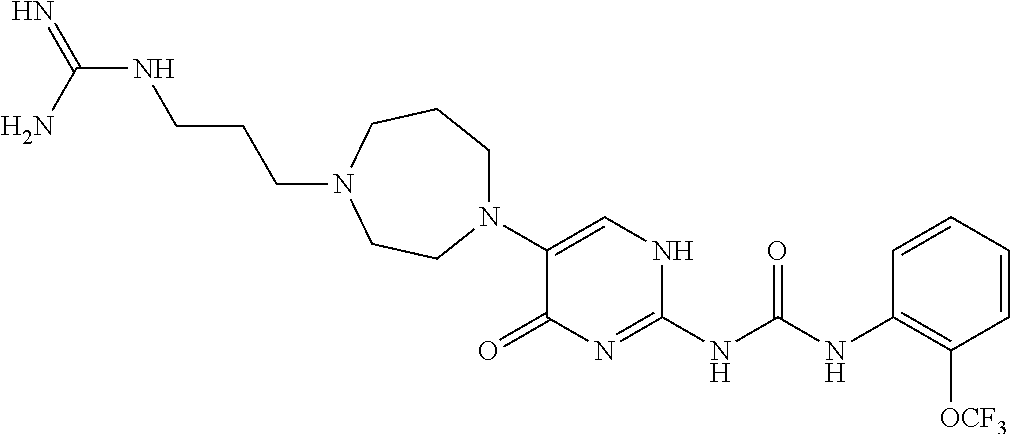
N1(C2=CNC(NC(NC3=C([OCF3])C=CC=C3)=O)=NC2=O)CCCN(CCCNC(N)=N)CC1
